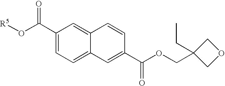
[R5]OC(=O)C1=CC=C2C(=C1)C=CC(C(OCC1(CC)COC1)=O)=C2
